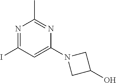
N1=C(I)C=C(N2CC(O)C2)N=C1C
